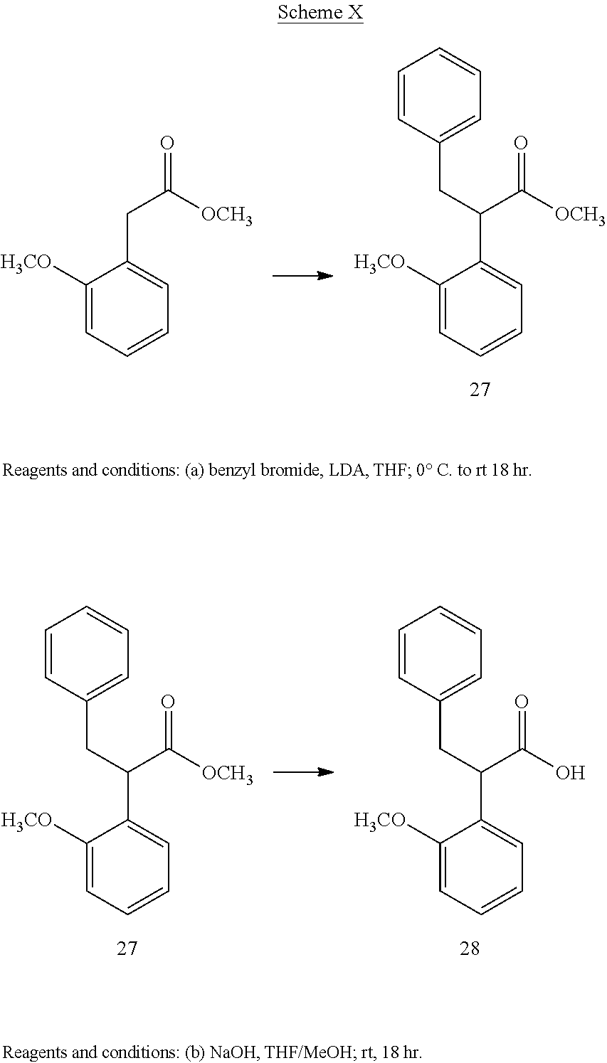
C1([H3CO])=CC=CC=C1CC(=O)[OCH3].C1([H3CO])=CC=CC=C1C(C(=O)[OCH3])CC1=CC=CC=C1.C1([H3CO])=CC=CC=C1C(C(=O)[OCH3])CC1=CC=CC=C1.C1([H3CO])=CC=CC=C1C(C(=O)O)CC1=CC=CC=C1
